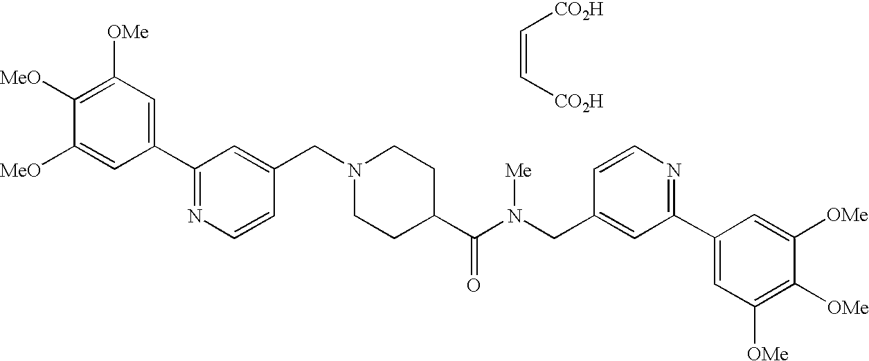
C1=CN=C(C2=CC([OMe])=C([OMe])C([OMe])=C2)C=C1CN(C(C1CCN(CC2=CC(C3=CC([OMe])=C([MeO])C([MeO])=C3)=NC=C2)CC1)=O)[Me].C(=C[CO2H])[CO2H]
